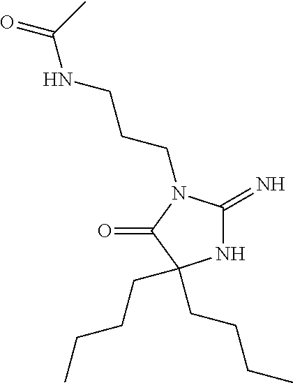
N1C(=N)N(CCCNC(=O)C)C(=O)C1(CCCC)CCCC
